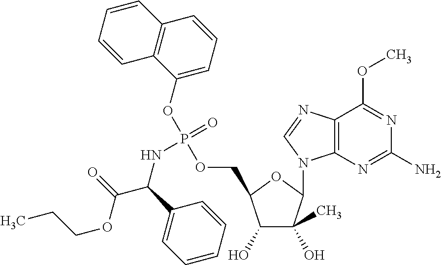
C1(O)C(C)(O)C(N2C3=C(N=C2)C(OC)=NC(N)=N3)OC1COP(OC1=CC=CC2=C1C=CC=C2)(=O)NC(C(OCCC)=O)C1=CC=CC=C1
